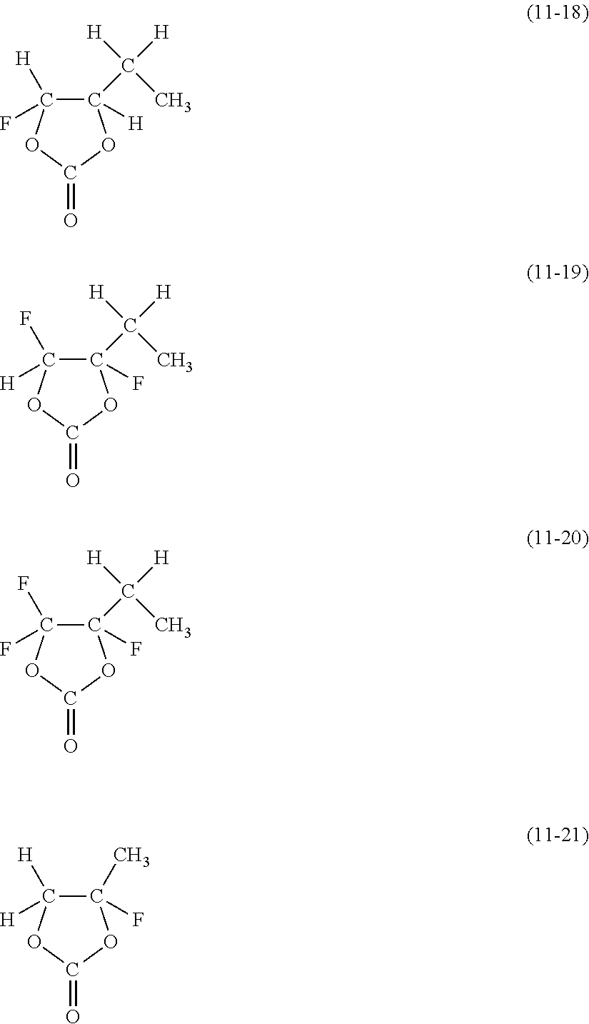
C1([H])(C(C)([H])[H])C(F)([H])OC(=O)O1.C1(F)(C(C)([H])[H])C([H])(F)OC(=O)O1.C1(F)(C(C)([H])[H])C(F)(F)OC(=O)O1.C1(F)(C)C([H])([H])OC(=O)O1
